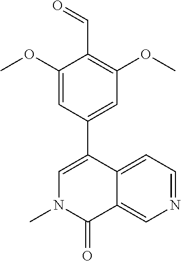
N1(C)C(=O)C2=CN=CC=C2C(C2=CC(OC)=C(C=O)C(OC)=C2)=C1
